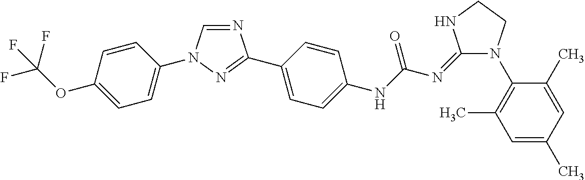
N1=CN(C2=CC=C(OC(F)(F)F)C=C2)N=C1C1=CC=C(NC(N=C2N(C3=C(C)C=C(C)C=C3C)CCN2)=O)C=C1
